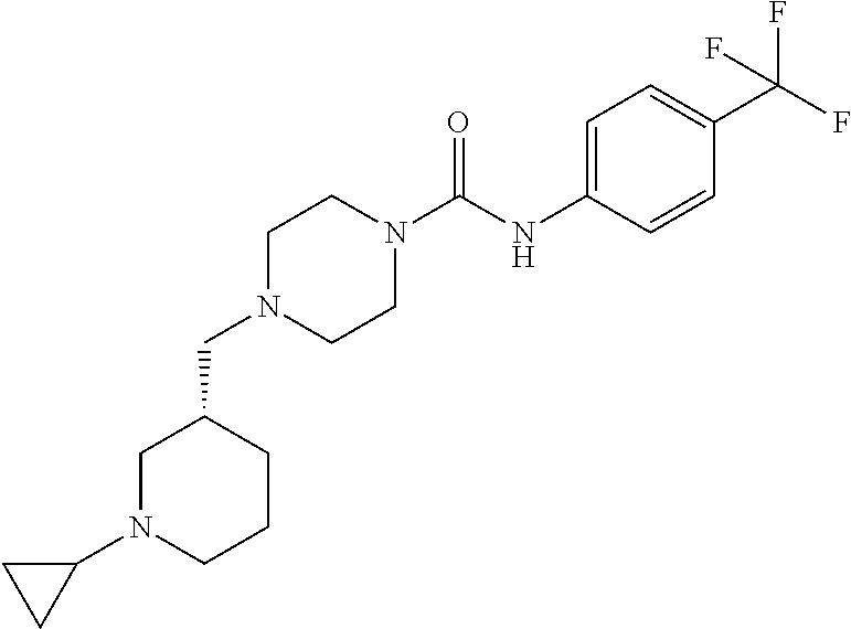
C1N(C(NC2=CC=C(C(F)(F)F)C=C2)=O)CCN(CC2CCCN(C3CC3)C2)C1
